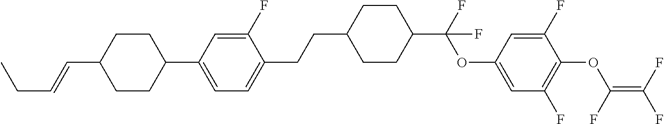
C1(CCC2=CC=C(C3CCC(C=CCC)CC3)C=C2F)CCC(C(F)(OC2=CC(F)=C(OC(=C(F)F)F)C(F)=C2)F)CC1
